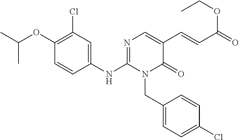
C1(NC2=NC=C(C=CC(=O)OCC)C(=O)N2CC2=CC=C(Cl)C=C2)=CC(Cl)=C(OC(C)C)C=C1
